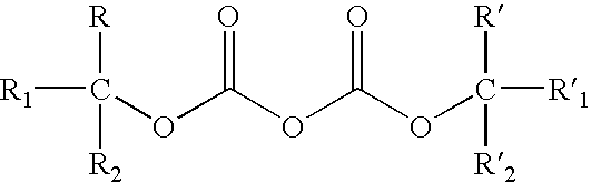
[R1]C(OC(OC(OC([R1])([R])[R2])=O)=O)([R])[R2]
